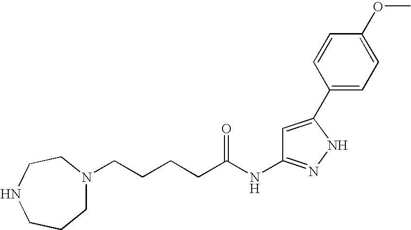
C(CCCC(NC1=NNC(C2=CC=C(OC)C=C2)=C1)=O)N1CCCNCC1
